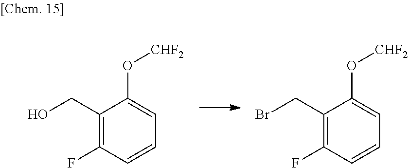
C1(CO)=C(F)C=CC=C1O[CHF2].C1(CBr)=C(F)C=CC=C1O[CHF2]
